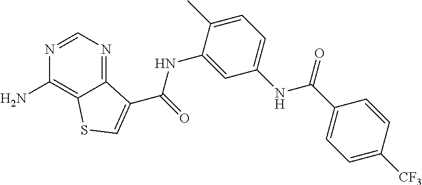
C1=NC(N)=C2C(=N1)C(C(NC1=CC(NC(C3=CC=C([CF3])C=C3)=O)=CC=C1C)=O)=CS2
